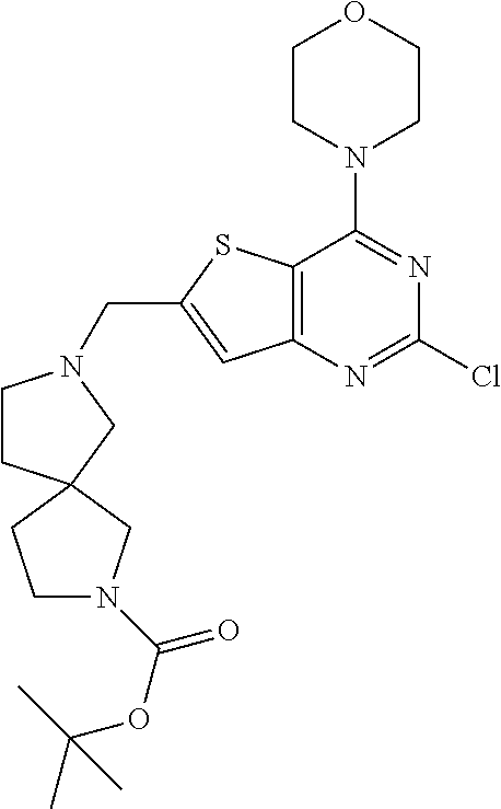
C1CN(C2=NC(Cl)=NC3=C2SC(CN2CCC4(C2)CN(C(=O)OC(C)(C)C)CC4)=C3)CCO1
